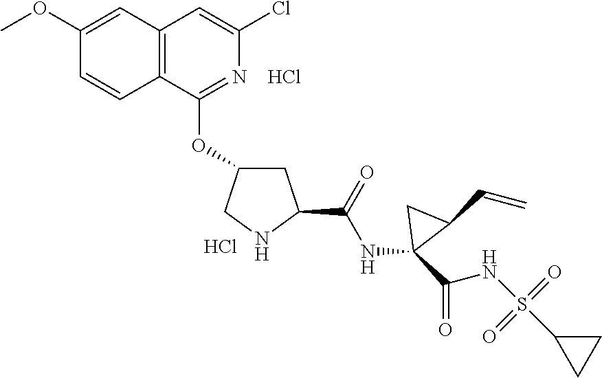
C1(OC)=CC2=C(C=C1)C(OC1CC(C(NC3(C(NS(C4CC4)(=O)=O)=O)C(C=C)C3)=O)NC1)=NC(Cl)=C2.Cl.Cl
